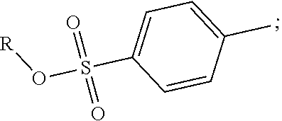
O(S(C1=CC=C(C)C=C1)(=O)=O)[R]
